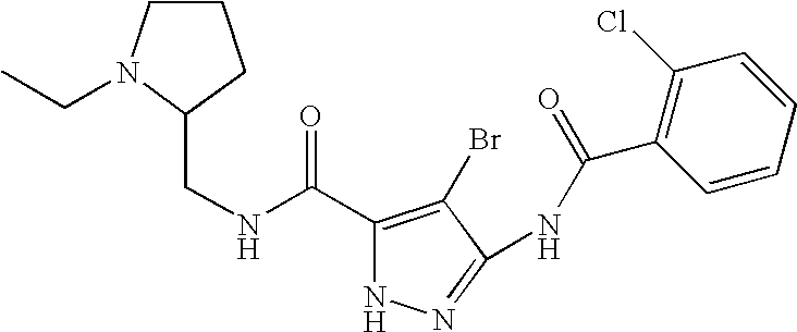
C1CN(CC)C(CNC(C2=C(Br)C(NC(C3=C(Cl)C=CC=C3)=O)=NN2)=O)C1
